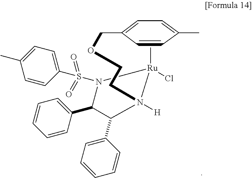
N1(S(C2=CC=C(C)C=C2)(=O)=O)[Ru](C)(Cl)N(CCOCC2=CC=C(C)C=C2)([H])C(C2=CC=CC=C2)C1C1=CC=CC=C1
